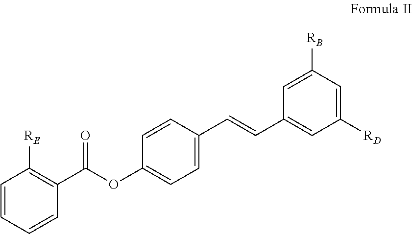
C1=CC=CC(C(OC2=CC=C(C=CC3=CC([RD])=CC([RB])=C3)C=C2)=O)=C1[RE]
